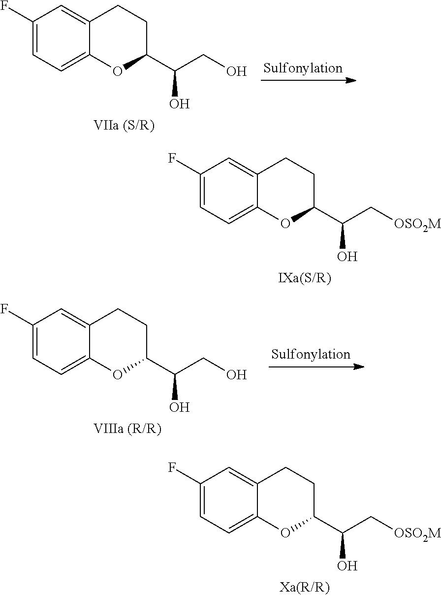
C1(F)=CC=C2C(=C1)CCC(C(CO)O)O2.C1(F)=CC=C2C(=C1)CCC(C(C[OSO2M])O)O2.C1(F)=CC=C2C(=C1)CCC(C(CO)O)O2.C1(F)=CC=C2C(=C1)CCC(C(C[OSO2M])O)O2
